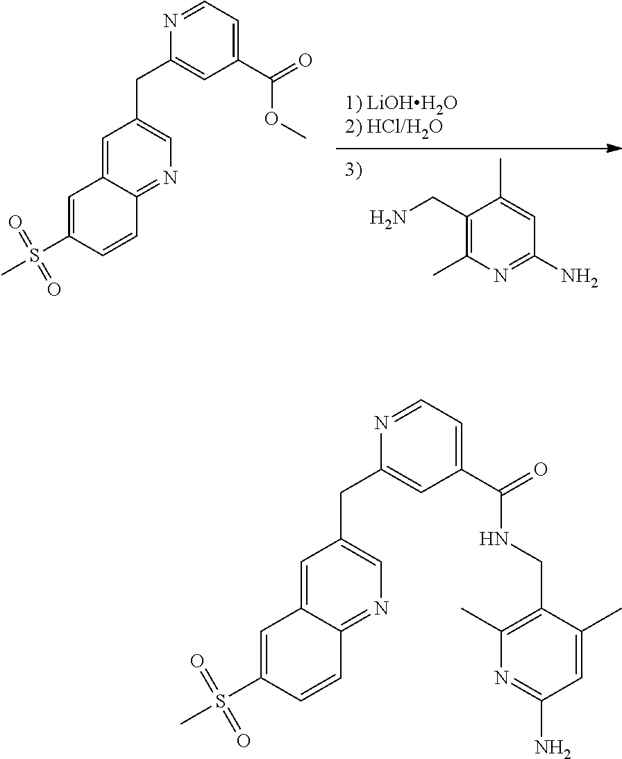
[1) LiOHH2O2) HCl/H2O].NCC1=C(C)N=C(N)C=C1C.C1=C2C(=NC=C1CC1=CC(C(=O)OC)=CC=N1)C=CC(S(C)(=O)=O)=C2.C1=C2C(=NC=C1CC1=CC(C(=O)NCC3=C(C)N=C(N)C=C3C)=CC=N1)C=CC(S(C)(=O)=O)=C2
